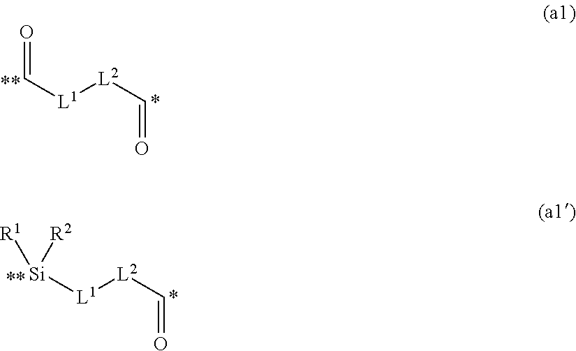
C([L1][L2]C=O)=O.[Si]([L1][L2]C=O)([R1])[R2]
